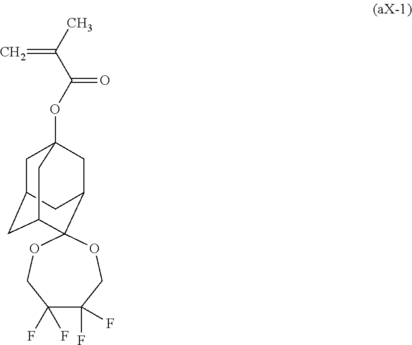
O(C(C(C)=C)=O)C12CC3CC(C1)C1(C(C2)C3)OCC(F)(F)C(F)(F)CO1
